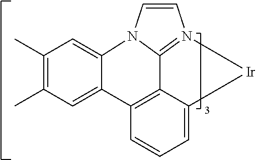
C1(C)=C(C)C=C2C(=C1)N1C3=N(C=C1)[Ir]C1=CC=CC2=C13
